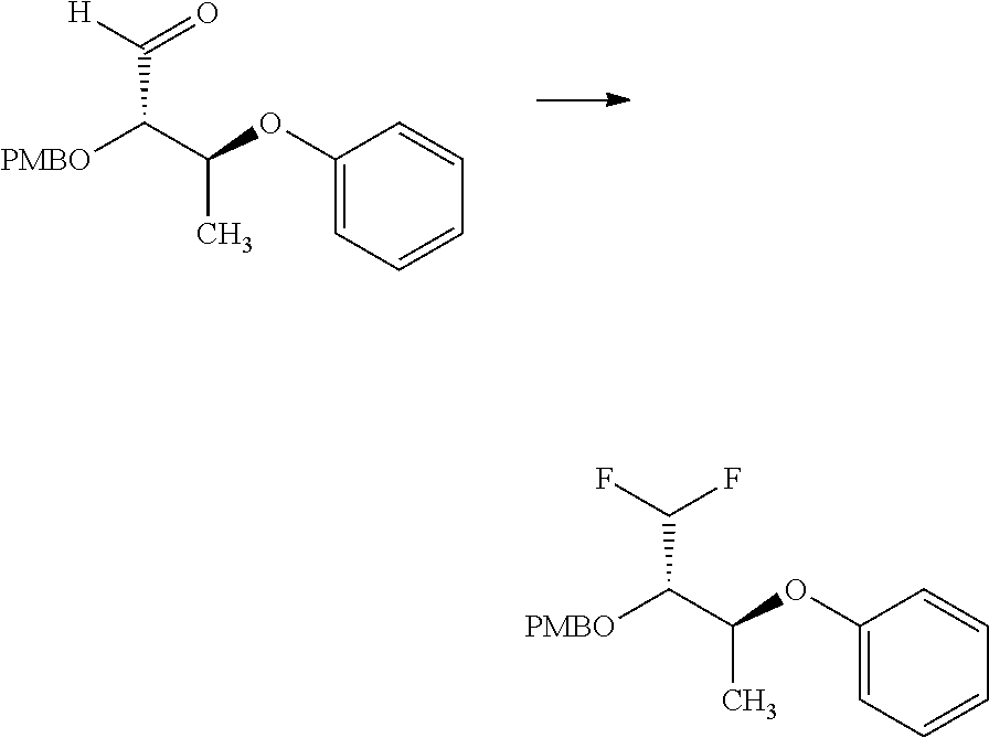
C1(OC(C([PMBO])C(=O)[H])C)=CC=CC=C1.C1(OC(C([PMBO])C(F)F)C)=CC=CC=C1
